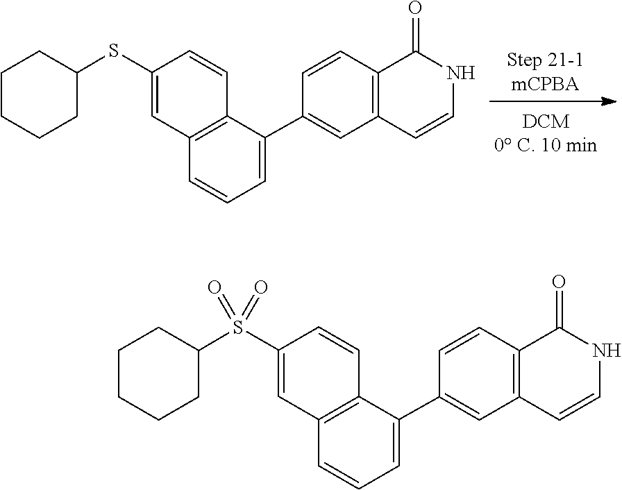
C1CCCC(SC2=CC3=C(C=C2)C(C2=CC4=C(C=C2)C(=O)NC=C4)=CC=C3)C1.C1CCCC(S(C2=CC3=C(C=C2)C(C2=CC4=C(C=C2)C(=O)NC=C4)=CC=C3)(=O)=O)C1
